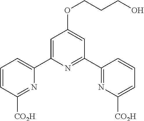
C1(C2=NC([CO2H])=CC=C2)=NC(C2=CC=CC([CO2H])=N2)=CC(OCCCO)=C1
